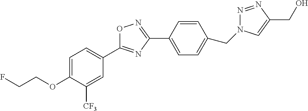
C1=C(OCCF)C([CF3])=CC(C2=NC(C3=CC=C(CN4N=NC(CO)=C4)C=C3)=NO2)=C1
